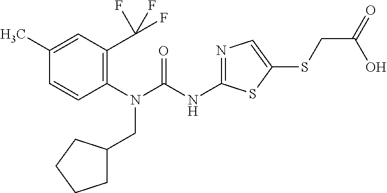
C1(N(CC2CCCC2)C(=O)NC2=NC=C(SCC(=O)O)S2)=C(C(F)(F)F)C=C(C)C=C1
